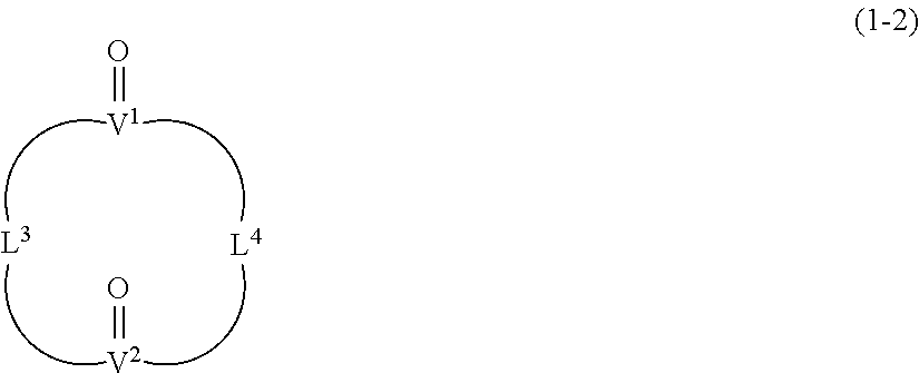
O=[V1].O=[V2]
